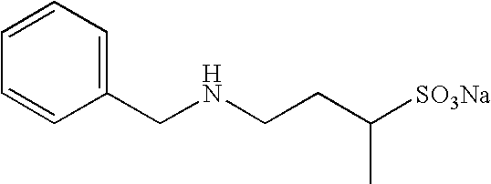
C(NCCC([SO3Na])C)C1=CC=CC=C1
